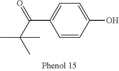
C1=CC(O)=CC=C1C(C(C)(C)C)=O
